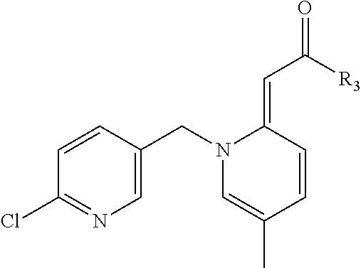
C1=CC(CN2C=C(C)C=CC2=CC([R3])=O)=CN=C1Cl
